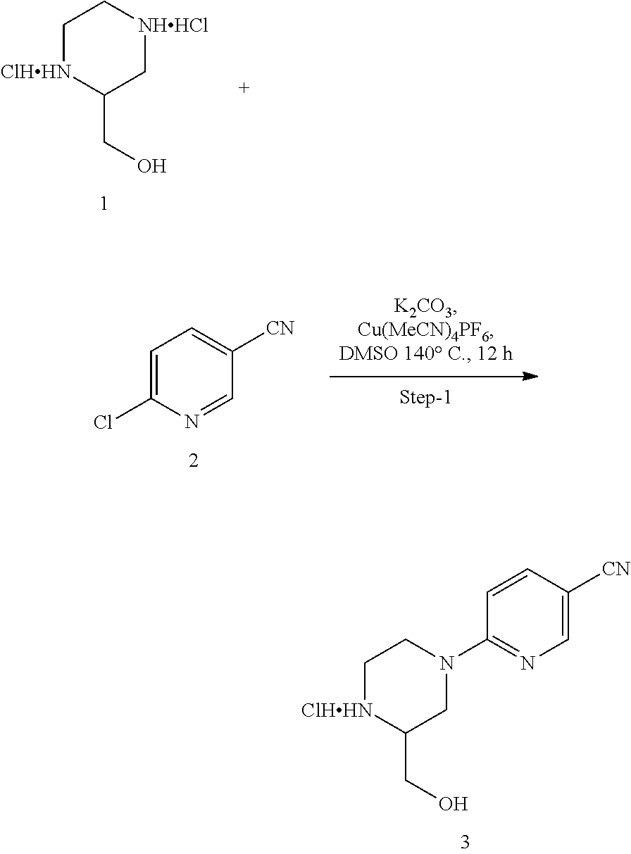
C1[ClHHN]C(CO)C[NHHCl]C1.C1=C(Cl)N=CC([CN])=C1.C1[ClHHN]C(CO)CN(C2=NC=C([CN])C=C2)C1
